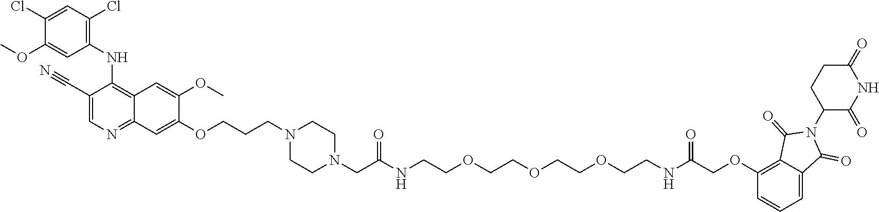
C1(NC2=C3C(=NC=C2C#N)C=C(OCCCN2CCN(CC(NCCOCCOCCOCCNC(COC4=C5C(=CC=C4)C(=O)N(C4C(=O)NC(=O)CC4)C5=O)=O)=O)CC2)C(OC)=C3)=C(Cl)C=C(Cl)C(OC)=C1
